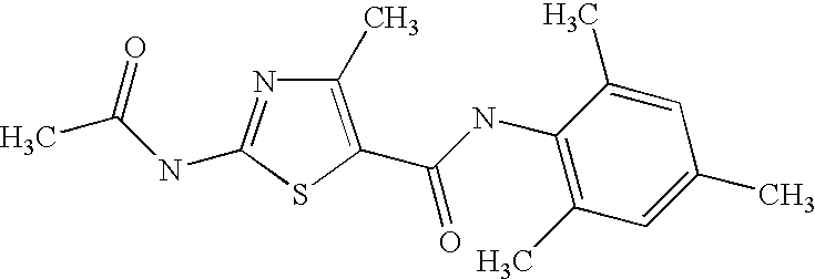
C1(C)=C(C(NC2=C(C)C=C(C)C=C2C)=O)SC(NC(C)=O)=N1
